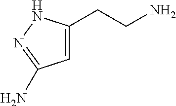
C1=C(CCN)NN=C1N
